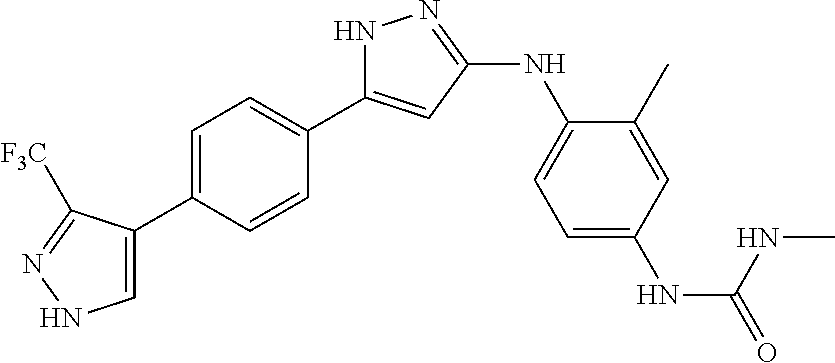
N1C(C2=CC=C(C3=CNN=C3[F3C])C=C2)=CC(NC2=CC=C(NC(=O)NC)C=C2C)=N1
